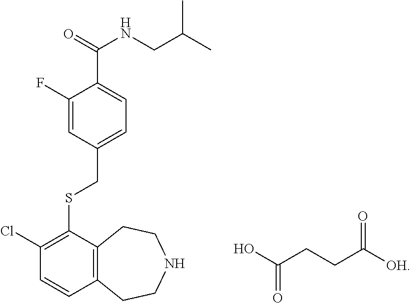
S(C1=C(Cl)C=CC2=C1CCNCC2)CC1=CC=C(C(=O)NCC(C)C)C(F)=C1.OC(CCC([OH])=O)=O
